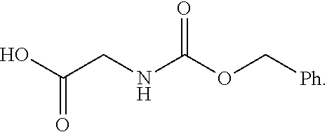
C(CNC(OC[Ph])=O)(O)=O
